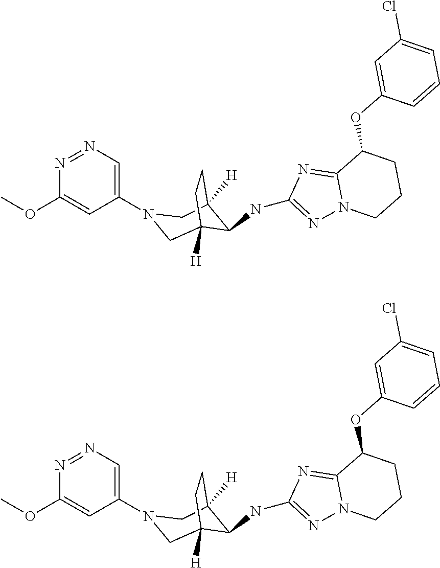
N1(C2=CN=NC(OC)=C2)CC2([H])C(NC3=NN4C(=N3)C(OC3=CC(Cl)=CC=C3)CCC4)C([H])(C1)CC2.N1(C2=CN=NC(OC)=C2)CC2([H])C(NC3=NN4C(=N3)C(OC3=CC(Cl)=CC=C3)CCC4)C([H])(C1)CC2
